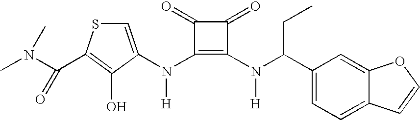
C1=C(N(C2=C(N(C(C3=CC=C4C(=C3)OC=C4)CC)[H])C(=O)C2=O)[H])C(O)=C(C(N(C)C)=O)S1
